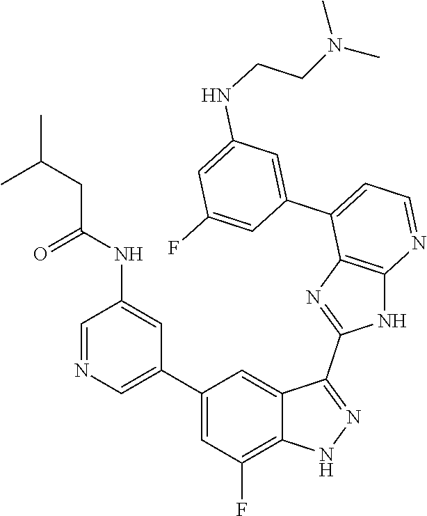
C1=NC=C(C2=CC(F)=C3C(=C2)C(C2=NC4=C(N2)N=CC=C4C2=CC(NCCN(C)C)=CC(F)=C2)=NN3)C=C1NC(=O)CC(C)C
